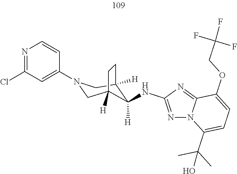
C12([H])CN(C3=CC(Cl)=NC=C3)CC([H])(CC1)C2([H])NC1=NN2C(=N1)C(OCC(F)(F)F)=CC=C2C(C)(C)O
